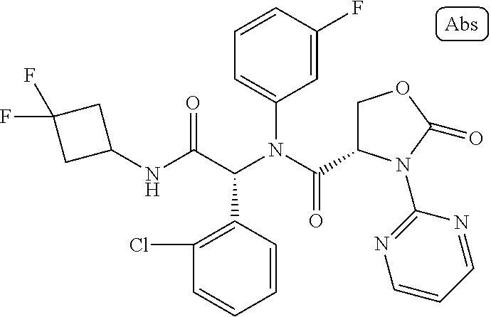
C1(NC(C(N(C(=O)C2COC(=O)N2C2=NC=CC=N2)C2=CC=CC(F)=C2)C2=C(Cl)C=CC=C2)=O)CC(F)(F)C1
